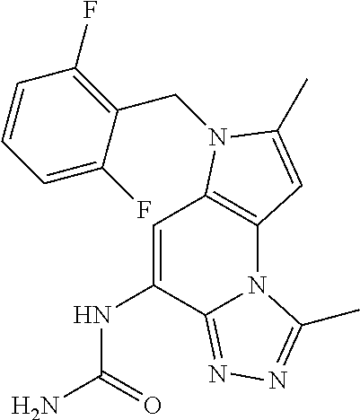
C1=C(NC(N)=O)C2=NN=C(C)N2C2=C1N(CC1=C(F)C=CC=C1F)C(C)=C2
